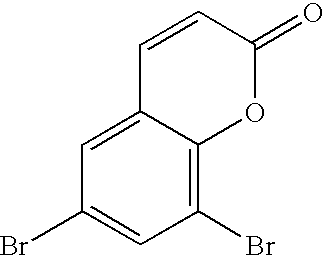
C1=C2C(=C(Br)C=C1Br)OC(=O)C=C2
